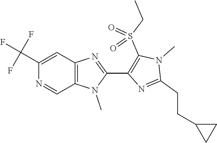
C12=C(N(C)C(C3=C(S(CC)(=O)=O)N(C)C(CCC4CC4)=N3)=N1)C=NC(C(F)(F)F)=C2
